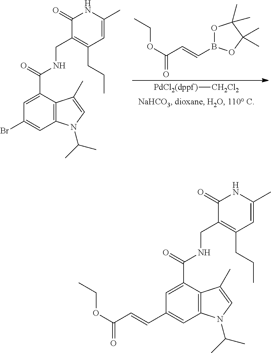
C1=C(C(NCC2=C(CCC)C=C(C)NC2=O)=O)C2=C(C=C1C=CC(OCC)=O)N(C(C)C)C=C2C.C1=C(C(NCC2=C(CCC)C=C(C)NC2=O)=O)C2=C(C=C1Br)N(C(C)C)C=C2C.[PdCl2(dppf)][CH2Cl2].O1B(C=CC(=O)OCC)OC(C)(C)C1(C)C
